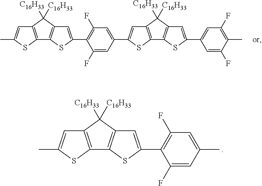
C12=C(SC(C)=C1)C1=C(C2([C16H33])[C16H33])C=C(C2=C(F)C=C(C3=CC4=C(S3)C3=C(C4([C16H33])[C16H33])C=C(C4=CC(F)=C(C)C(F)=C4)S3)C=C2F)S1.CC1=CC2=C(S1)C1=C(C2([C16H33])[C16H33])C=C(C2=C(F)C=C(C)C=C2F)S1
